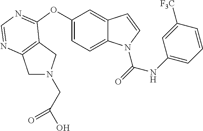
C1(OC2=NC=NC3=C2CN(CC(O)=O)C3)=CC=C2C(=C1)C=CN2C(NC1=CC=CC([F3C])=C1)=O
